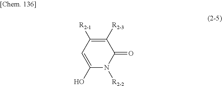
C1([R2-3])=C([R2-1])C=C(O)N([R2-2])C1=O
